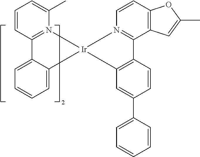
C1=C2C(=CC=C1)C[Ir]1(CN3=C2C=CC=C3C)CN2=C(C3=C(C=C2)OC(C)=C3)C2=C(C=C(C3=CC=CC=C3)C=C2)C1
